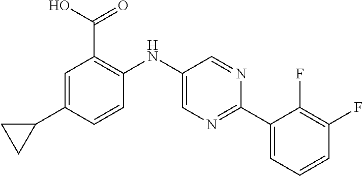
C1=C(C2CC2)C=CC(NC2=CN=C(C3=CC=CC(F)=C3F)N=C2)=C1C(O)=O
